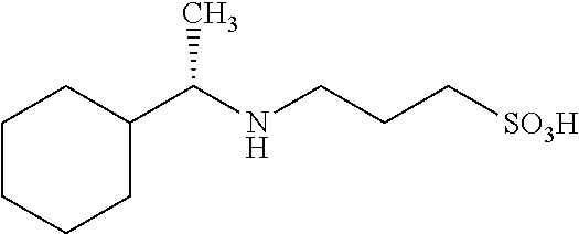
C1(C(NCCC[SO3H])C)CCCCC1
